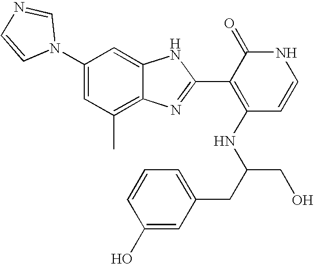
C1(C)=C2C(=CC(N3C=NC=C3)=C1)NC(C1=C(NC(CO)CC3=CC=CC(O)=C3)C=CNC1=O)=N2
